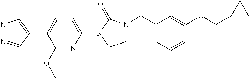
N1N=CC(C2=CC=C(N3C(=O)N(CC4=CC=CC(OCC5CC5)=C4)CC3)N=C2OC)=C1
